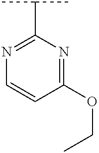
N1=C(C(C)C)N=C(OCC)C=C1
